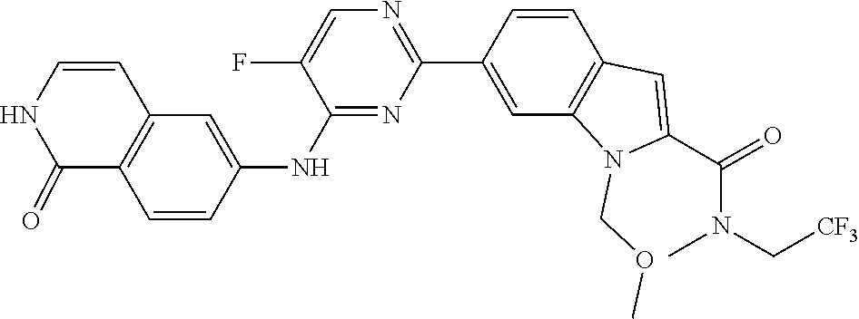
C1=CC2=C(C=C1C1=NC=C(F)C(NC3=CC4=C(C(=O)NC=C4)C=C3)=N1)N(COC)C(C(N(C)C[CF3])=O)=C2
